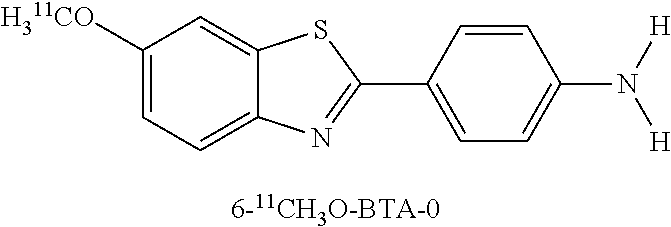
C1([H311CO])=CC=C2C(=C1)SC(C1=CC=C(N([H])[H])C=C1)=N2
